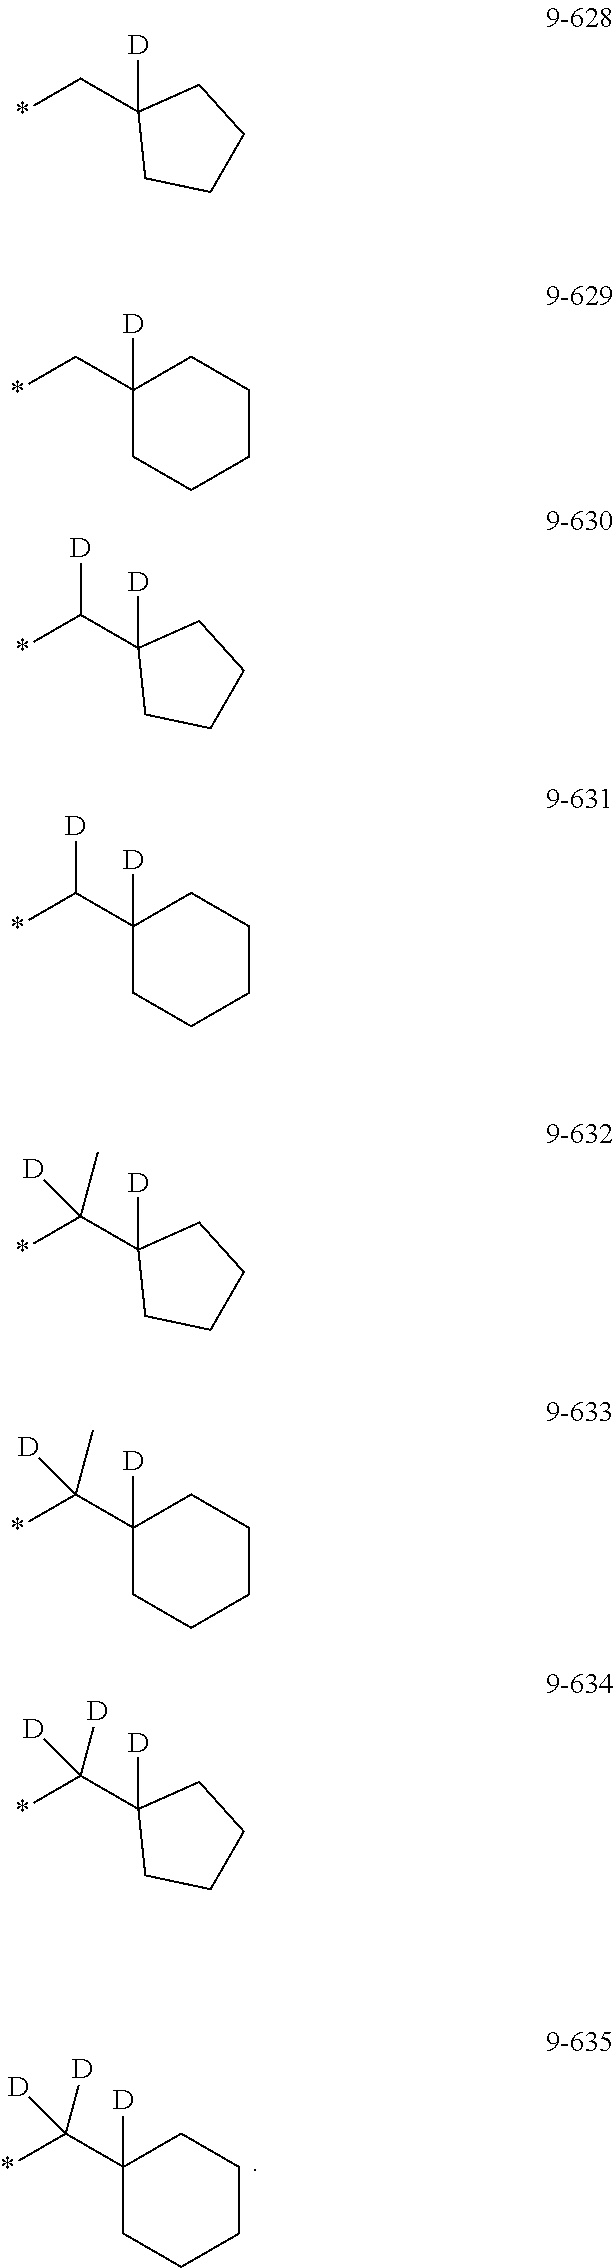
C1(C(*)([D])[D])([D])CCCCC1.C(C1([D])CCCC1)*.C1(C*)([D])CCCCC1.C(C1([D])CCCC1)(*)[D].C1(C(*)[D])([D])CCCCC1.C(C1([D])CCCC1)(*)([D])C.C1(C(*)([D])C)([D])CCCCC1.C(C1([D])CCCC1)(*)([D])[D]
